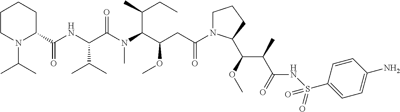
N(C(C(C(OC)C1N(C(CC(C(N(C(C(NC(C2CCCCN2C(C)C)=O)C(C)C)=O)C)C(C)CC)OC)=O)CCC1)C)=O)S(C1=CC=C(N)C=C1)(=O)=O
